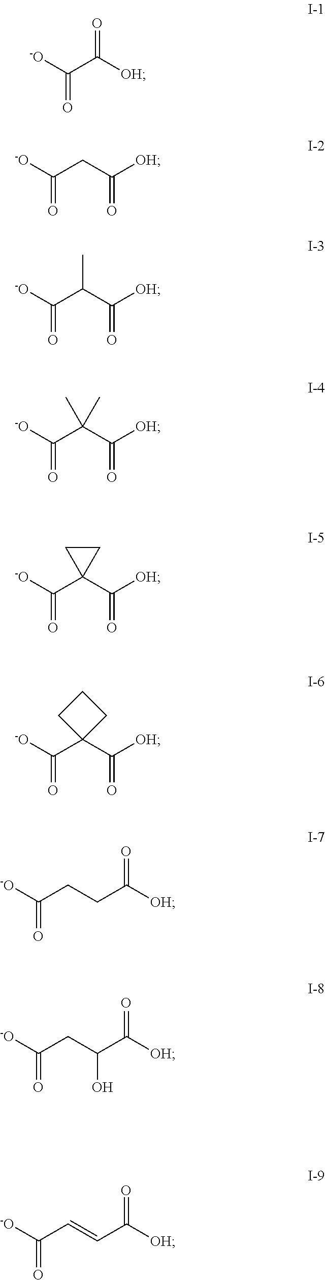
[-O]C(C([OH])=O)=O.[-O]C(CC([OH])=O)=O.[-O]C(C(C([OH])=O)C)=O.[-O]C(C(C([OH])=O)(C)C)=O.[-O]C(C1(C([OH])=O)CC1)=O.[-O]C(C1(C([OH])=O)CCC1)=O.[-O]C(CCC([OH])=O)=O.[-O]C(CC(C([OH])=O)O)=O.[-O]C(C=CC([OH])=O)=O
